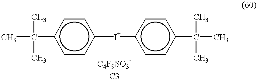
C(c1ccc([I+]c2ccc(C(C)(C)C)cc2)cc1)(C)(C)C
